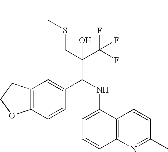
C12=C(C=CC(C(NC3=CC=CC4=C3C=CC(C)=N4)C(C(F)(F)F)(CSCC)O)=C1)OCC2
